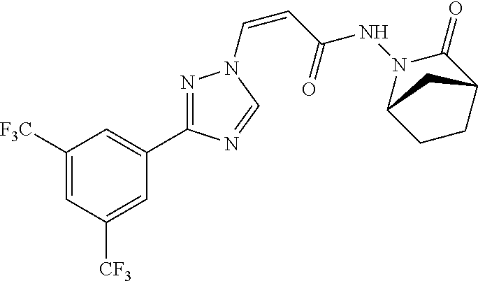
C1([F3C])=CC([CF3])=CC(C2=NN(C=CC(NN3C4CCC(C3=O)C4)=O)C=N2)=C1
